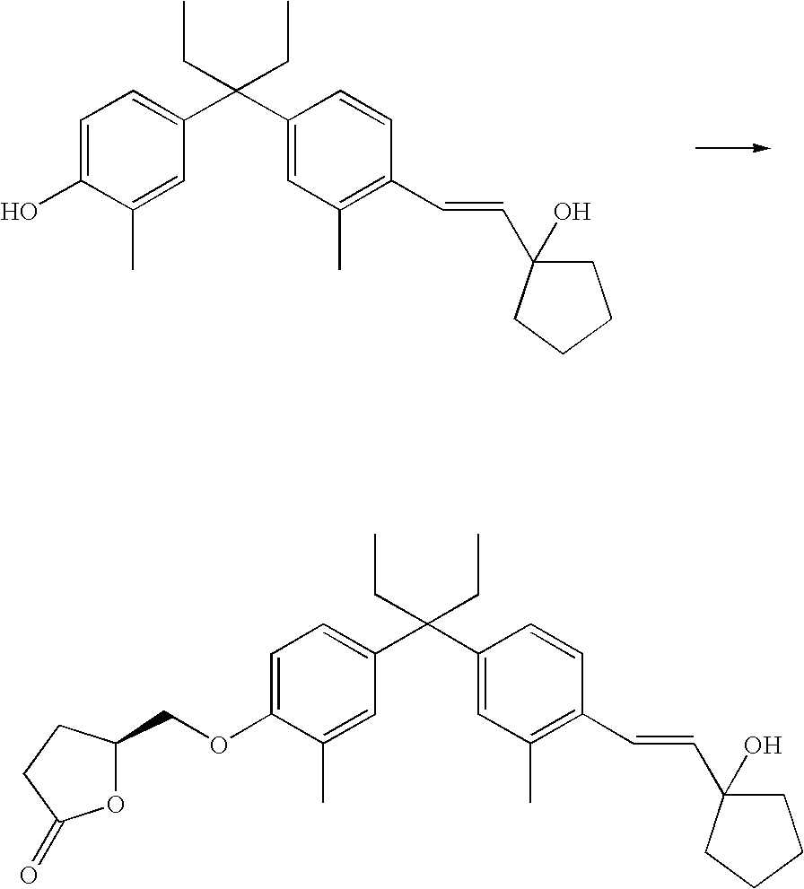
C1=C(O)C(C)=CC(C(C2=CC(C)=C(C=CC3(O)CCCC3)C=C2)(CC)CC)=C1.C1=C(OCC2OC(=O)CC2)C(C)=CC(C(C2=CC(C)=C(C=CC3(O)CCCC3)C=C2)(CC)CC)=C1
